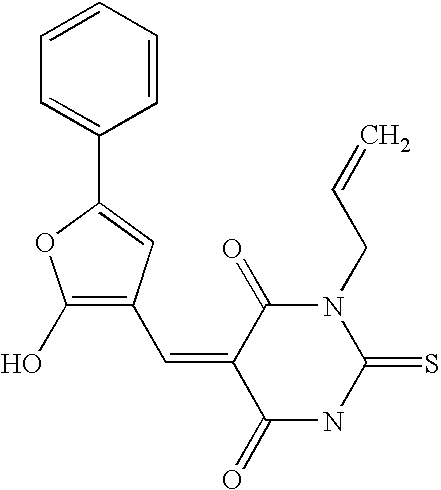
C1(O)=C(C=C2C(=O)NC(=S)N(CC=C)C2=O)C=C(C2=CC=CC=C2)O1
